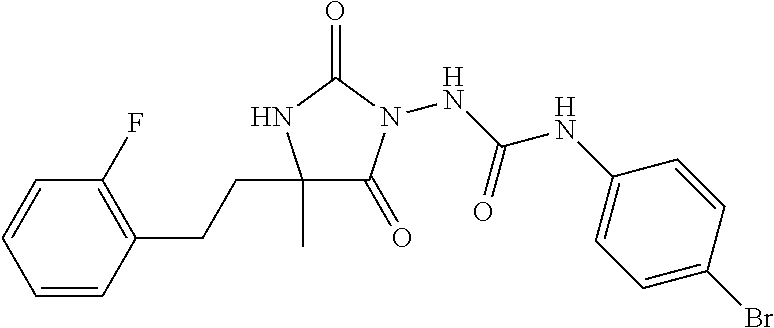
N(C(NC1=CC=C(Br)C=C1)=O)N1C(=O)C(C)(CCC2=C(F)C=CC=C2)NC1=O
